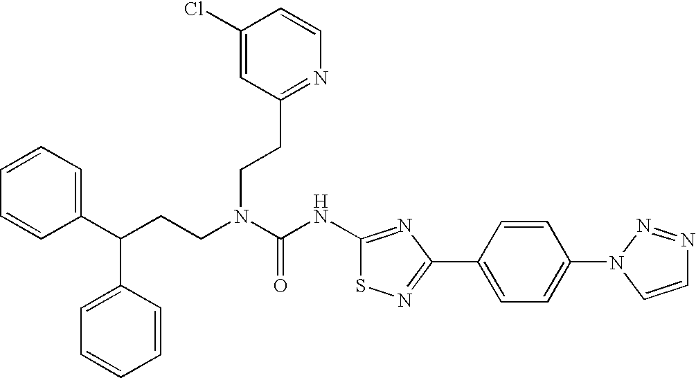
C1(C(CCN(C(NC2=NC(C3=CC=C(N4C=CN=N4)C=C3)=NS2)=O)CCC2=NC=CC(Cl)=C2)C2=CC=CC=C2)=CC=CC=C1
